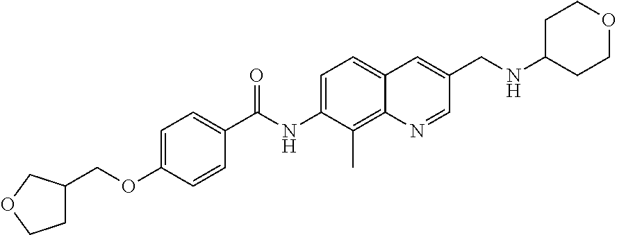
C1C(COC2=CC=C(C(NC3=CC=C4C(=C3C)N=CC(CNC3CCOCC3)=C4)=O)C=C2)COC1
